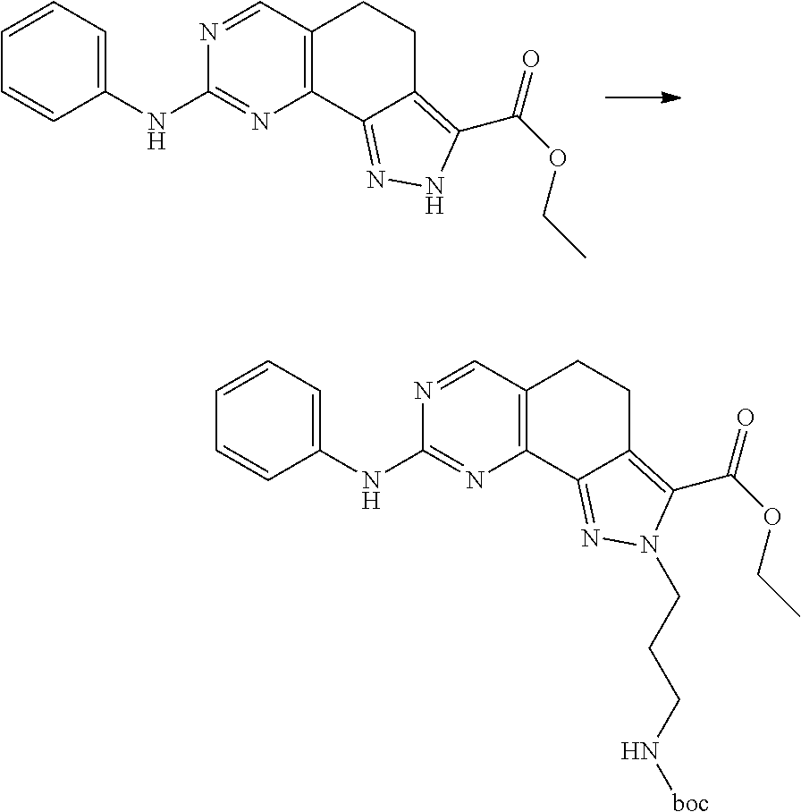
C12=C(C3=NN(CCCN[boc])C(C(OCC)=O)=C3CC1)N=C(NC1=CC=CC=C1)N=C2.C12=C(C3=NNC(C(OCC)=O)=C3CC1)N=C(NC1=CC=CC=C1)N=C2
